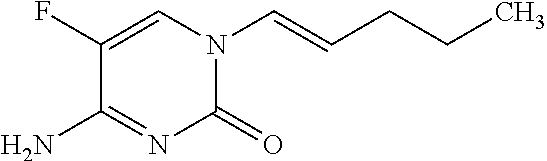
C(C=CN1C(=O)N=C(N)C(F)=C1)CC
